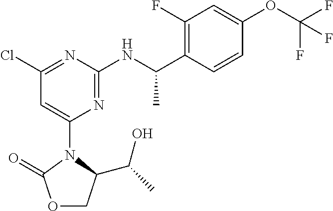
C1=C(OC(F)(F)F)C=CC(C(NC2=NC(N3C(C(C)O)COC3=O)=CC(Cl)=N2)C)=C1F
